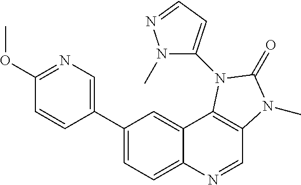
C1(C2=CN=C(OC)C=C2)=CC=C2C(=C1)C1=C(C=N2)N(C)C(=O)N1C1=CC=NN1C
